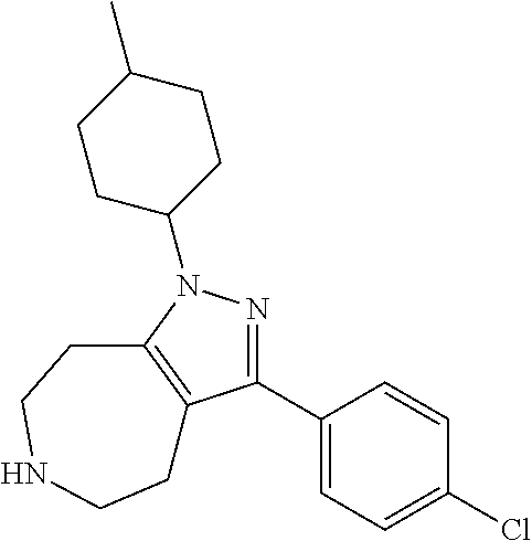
C1(N2N=C(C3=CC=C(Cl)C=C3)C3=C2CCNCC3)CCC(C)CC1
